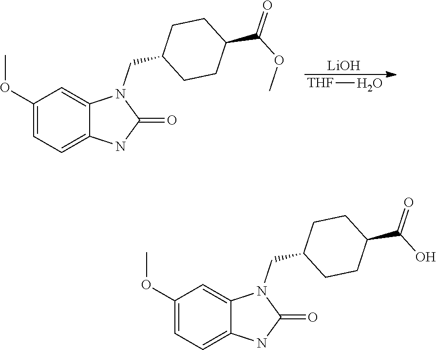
C1(OC)=CC=C2C(=C1)N(CC1CCC(C(=O)OC)CC1)C(=O)N2.[LiOH].[THF]O.C1(OC)=CC=C2C(=C1)N(CC1CCC(C(=O)O)CC1)C(=O)N2
